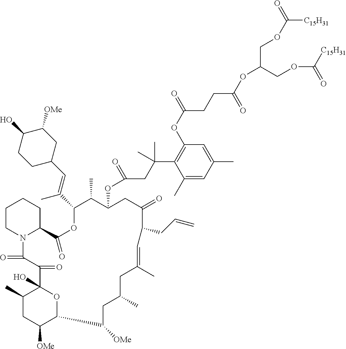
C1CN2C(CC1)C(=O)OC(C(=CC1CCC(O)C([OMe])C1)C)C(C)C(OC(CC(C1=C(OC(=O)CCC(OC(COC([C15H31])=O)COC([C15H31])=O)=O)C=C(C)C=C1C)(C)C)=O)CC(=O)C(CC=C)C=C(C)CC(C)CC([OMe])C1C([OMe])CC(C)C(O)(C(=O)C2=O)O1
